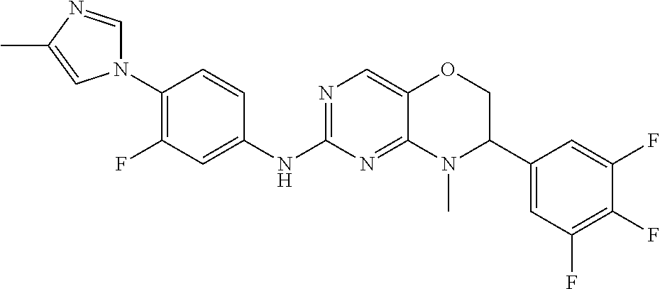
C1(N2C=NC(C)=C2)=C(F)C=C(NC2=NC=C3C(=N2)N(C)C(C2=CC(F)=C(F)C(F)=C2)CO3)C=C1
